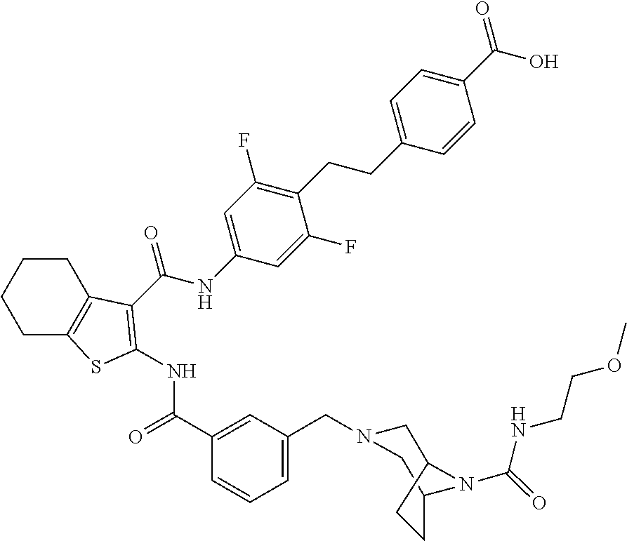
C1C2=C(CCC1)C(C(NC1=CC(F)=C(CCC3=CC=C(C(O)=O)C=C3)C(F)=C1)=O)=C(NC(C1=CC(CN3CC4N(C(NCCOC)=O)C(C3)CC4)=CC=C1)=O)S2
